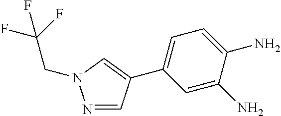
C1=C(N)C(N)=CC=C1C1=CN(CC(F)(F)F)N=C1
